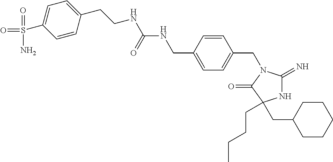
N1C(=N)N(CC2=CC=C(CNC(=O)NCCC3=CC=C(S(N)(=O)=O)C=C3)C=C2)C(=O)C1(CCCC)CC1CCCCC1
